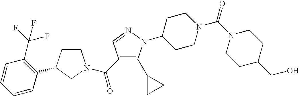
C1CC(C2=C(C(F)(F)F)C=CC=C2)CN1C(=O)C1=C(C2CC2)N(C2CCN(C(N3CCC(CO)CC3)=O)CC2)N=C1
